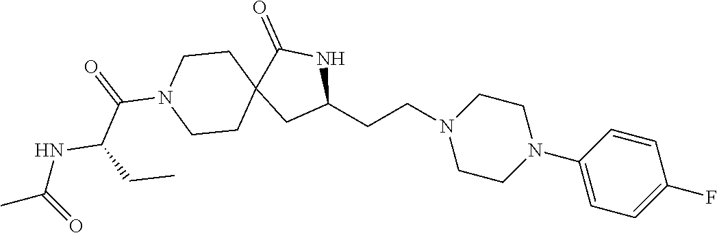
C(CC1NC(=O)C2(C1)CCN(C(=O)C(CC)NC(C)=O)CC2)N1CCN(C2=CC=C(F)C=C2)CC1
